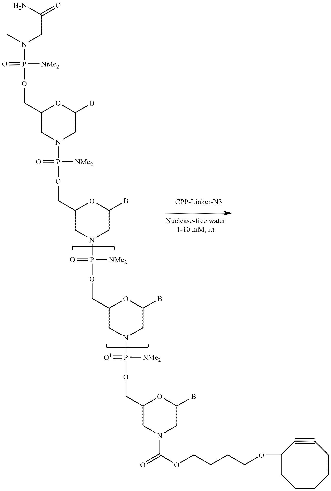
N(P(OCC1CN(P(OCC2CN(P(OCC3CN(P(OCC4CN(C(OCCCCOC5CCCCCC#C5)=O)CC(B)O4)([NMe2])=[O1])CC(B)O3)([NMe2])=O)CC(B)O2)([NMe2])=O)CC(B)O1)([NMe2])=O)(CC(N)=O)C
